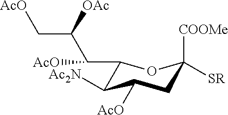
C1(C(C(C[AcO])[OAc])[AcO])C([Ac2N])C([AcO])CC([COOMe])([SR])O1
